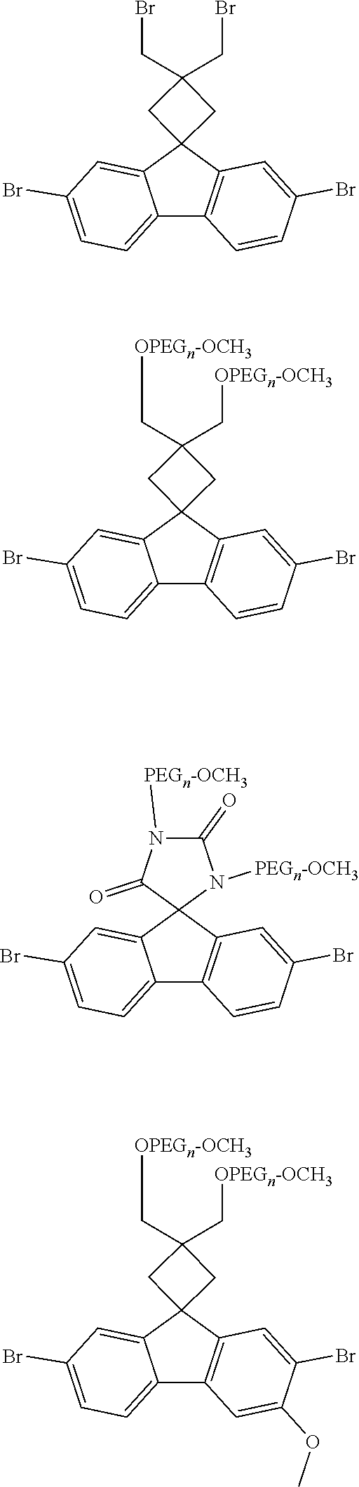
C1=C(Br)C=CC2=C1C1(C3=CC(Br)=CC=C23)CC(CBr)(CBr)C1.C1=C(Br)C=CC2=C1C1(C3=CC(Br)=CC=C23)CC(C[OPEGn-OCH3])(C[OPEGn-OCH3])C1.C1=C(Br)C(OC)=CC2=C1C1(C3=CC(Br)=CC=C23)CC(C[OPEGn-OCH3])(C[OPEGn-OCH3])C1.C1=C(Br)C=CC2=C1C1(C3=CC(Br)=CC=C23)N([PEGn-OCH3])C(=O)N([PEGn-OCH3])C1=O
